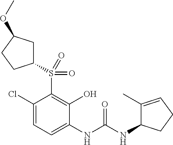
C1(Cl)=CC=C(NC(NC2C(C)=CCC2)=O)C(O)=C1S(=O)(=O)C1CC(OC)CC1
